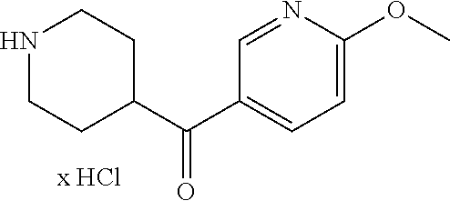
N1CCC(C(C2=CC=C(OC)N=C2)=O)CC1
